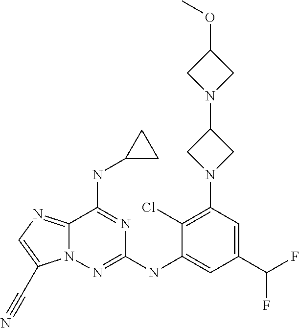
N12C(=NC=C1C#N)C(NC1CC1)=NC(NC1=CC(C(F)F)=CC(N3CC(N4CC(OC)C4)C3)=C1Cl)=N2
